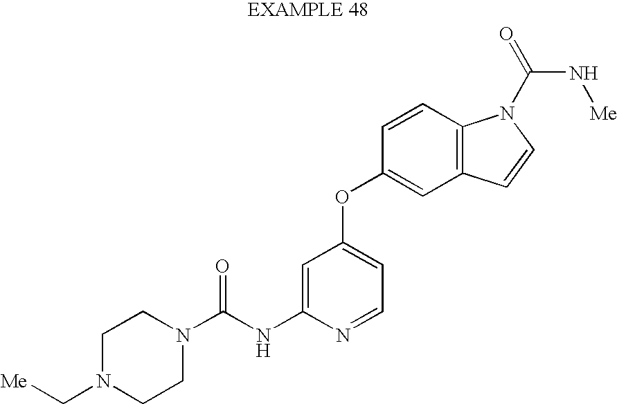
C(NC1=CC(OC2=CC3=C(C=C2)N(C(N[Me])=O)C=C3)=CC=N1)(=O)N1CCN(C[Me])CC1
